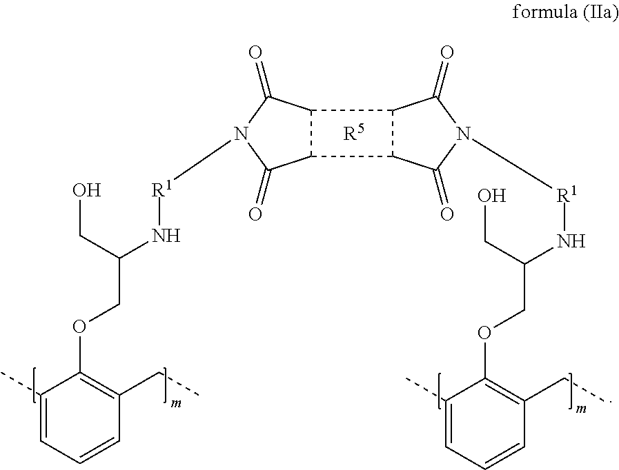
C1(C)=CC=CC(CC)=C1OCC(N[R1]N1C(=O)C2C(C1=O)C1C2C(=O)N([R1]NC(COC2=C(CC)C=CC=C2C)CO)C1=O)CO.[R5]
